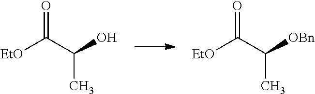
O=C(C(O)C)[EtO].O=C(C([OBn])C)[EtO]
